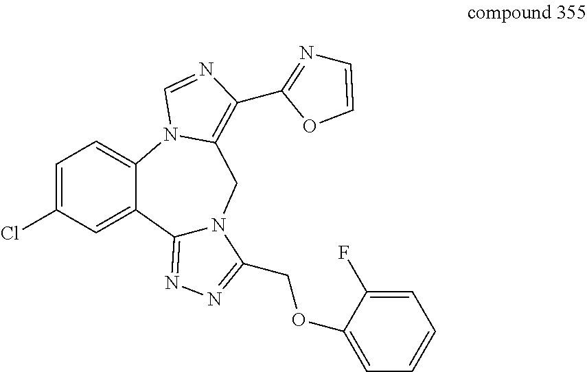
C12=NN=C(COC3=CC=CC=C3F)N1CC1=C(C3=NC=CO3)N=CN1C1=CC=C(Cl)C=C21
